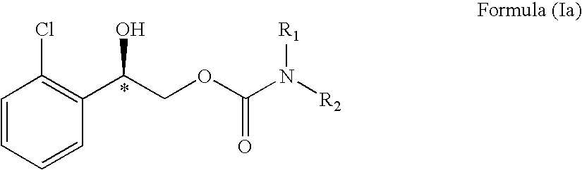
C1=CC=CC(C(COC(N([R2])[R1])=O)O)=C1Cl
